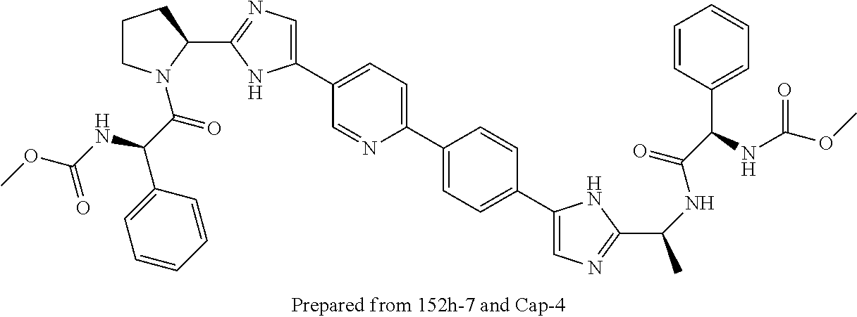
C1CN(C(=O)C(C2=CC=CC=C2)NC(OC)=O)C(C2=NC=C(C3=CC=C(C4=CC=C(C5=CN=C(C(NC(C(C6=CC=CC=C6)NC(OC)=O)=O)C)N5)C=C4)N=C3)N2)C1
